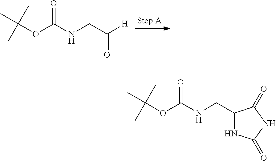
CC(OC(NCC([H])=O)=O)(C)C.CC(OC(NCC1NC(=O)NC1=O)=O)(C)C
